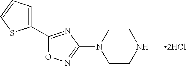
N1(C2=NOC(C3=CC=CS3)=N2)CCNCC1.[2HCl]
